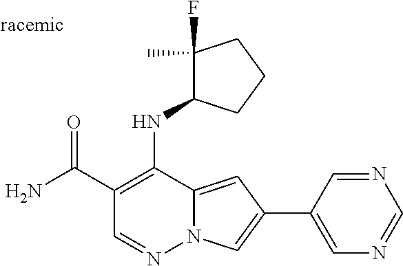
O=C(C1=C(NC2C(F)(C)CCC2)C2=CC(C3=CN=CN=C3)=CN2N=C1)N
